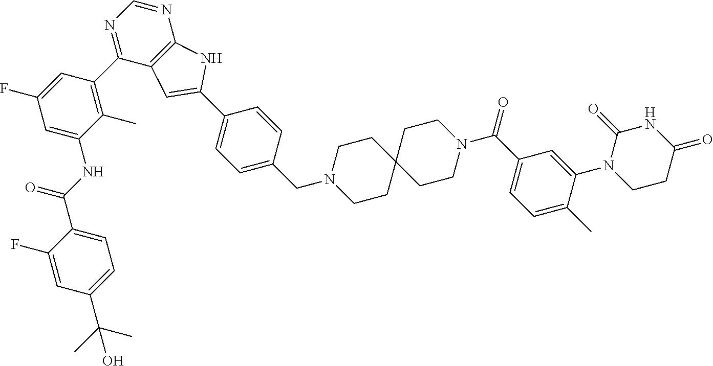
C1(C2=NC=NC3=C2C=C(C2=CC=C(CN4CCC5(CC4)CCN(C(C4=CC=C(C)C(N6CCC(=O)NC6=O)=C4)=O)CC5)C=C2)N3)=C(C)C(NC(C2=CC=C(C(C)(C)O)C=C2F)=O)=CC(F)=C1
